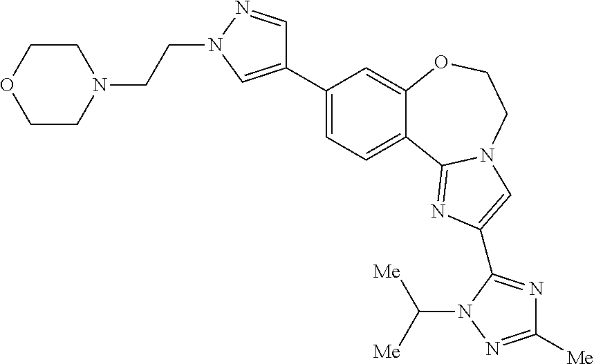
C1(C2=CN(CCN3CCOCC3)N=C2)=CC=C2C(=C1)OCCN1C2=NC(C2=NC([Me])=NN2C([Me])[Me])=C1
